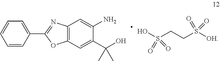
C1=CC=CC(C2=NC3=C(C=C(C(O)(C)C)C(N)=C3)O2)=C1.OS(CCS([OH])(=O)=O)(=O)=O
